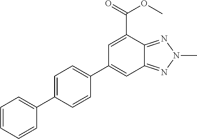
C12=NN(C)N=C1C(C(=O)OC)=CC(C1=CC=C(C3=CC=CC=C3)C=C1)=C2
